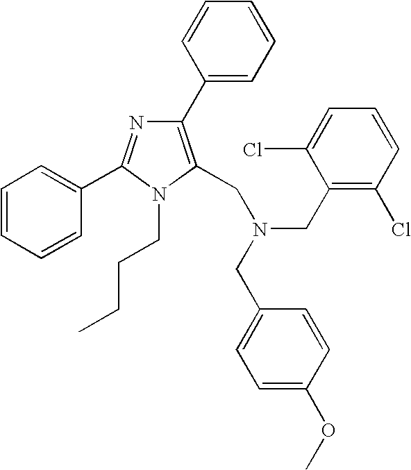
C1(C2=C(CN(CC3=CC=C(OC)C=C3)CC3=C(Cl)C=CC=C3Cl)N(CCCC)C(C3=CC=CC=C3)=N2)=CC=CC=C1
